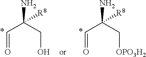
C(C=O)(CO)(N)[R8].C(C=O)(C[OPO3H2])(N)[R8]
